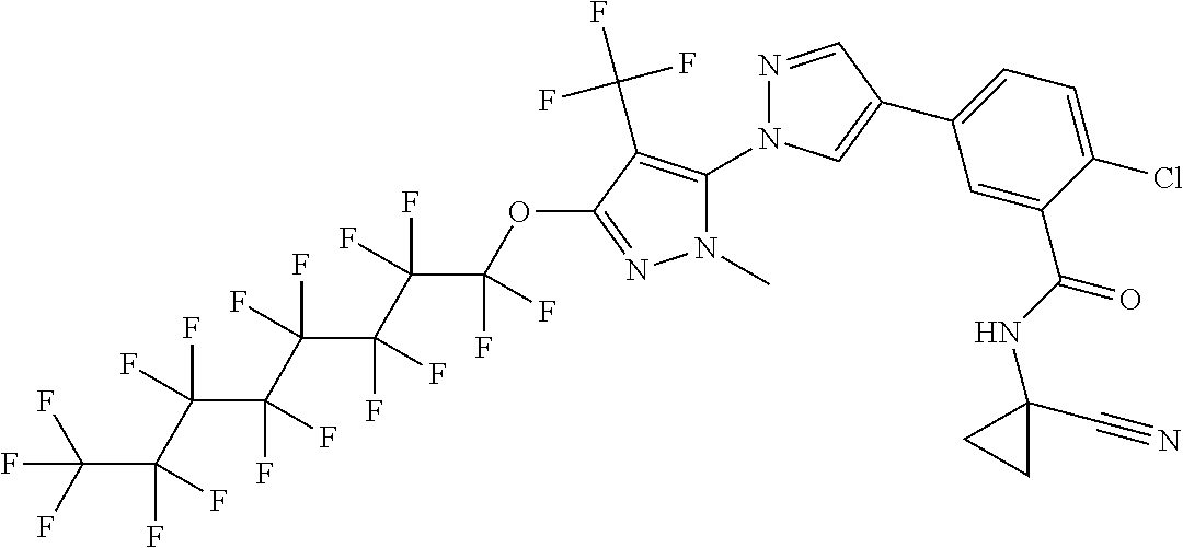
C1(C2=CC=C(Cl)C(C(NC3(C#N)CC3)=O)=C2)=CN(C2=C(C(F)(F)F)C(OC(C(C(C(C(C(C(C(F)(F)F)(F)F)(F)F)(F)F)(F)F)(F)F)(F)F)(F)F)=NN2C)N=C1
